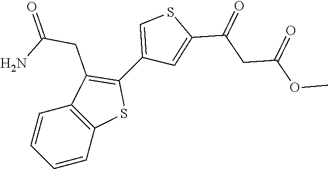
C(C(=O)N)C1=C(C2=CSC(C(CC(OC)=O)=O)=C2)SC2=C1C=CC=C2
